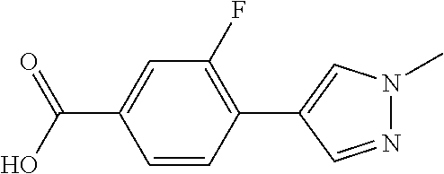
C1=CC(C2=CN(C)N=C2)=C(F)C=C1C(O)=O
